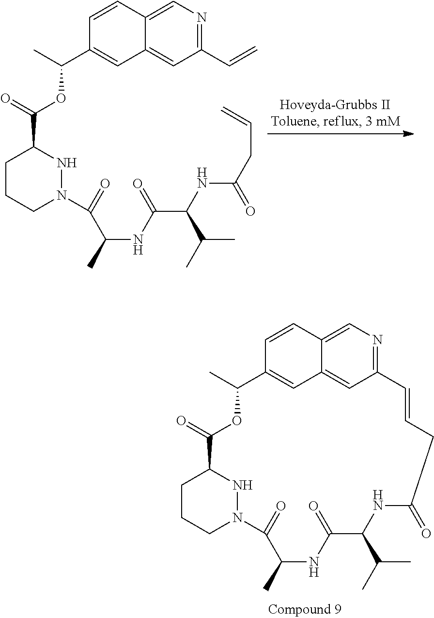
C1(C=C)=NC=C2C(=C1)C=C(C(C)OC(C1CCCN(C(=O)C(NC(C(NC(CC=C)=O)C(C)C)=O)C)N1)=O)C=C2.C12=NC=C3C(=C1)C=C(C=C3)C(C)OC(=O)C1CCCN(N1)C(=O)C(C)NC(=O)C(C(C)C)NC(=O)CC=C2
